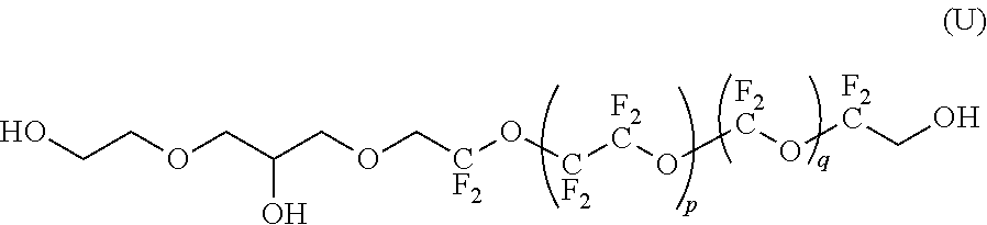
OC(COCCO)COC[CF2]O[CF2][F2C]O[F2C]O[F2C]CO
